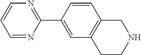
C1=CC(C2=NC=CC=N2)=CC2=C1CNCC2
